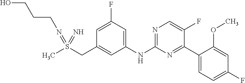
C1=C(F)C=C(NC2=NC=C(F)C(C3=CC=C(F)C=C3OC)=N2)C=C1CS(C)(=NCCCO)=N
